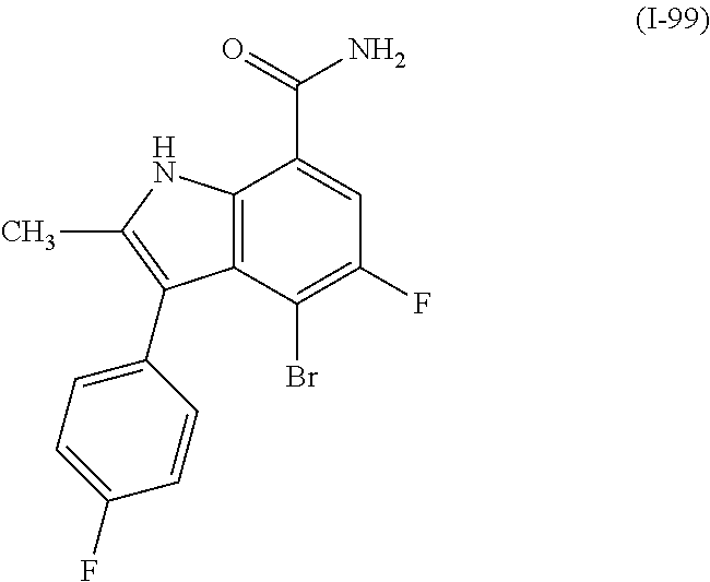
C12=C(C(Br)=C(F)C=C1C(N)=O)C(C1=CC=C(F)C=C1)=C(C)N2
